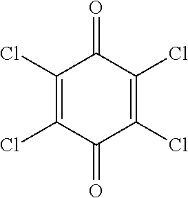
C1(Cl)=C(Cl)C(=O)C(Cl)=C(Cl)C1=O
